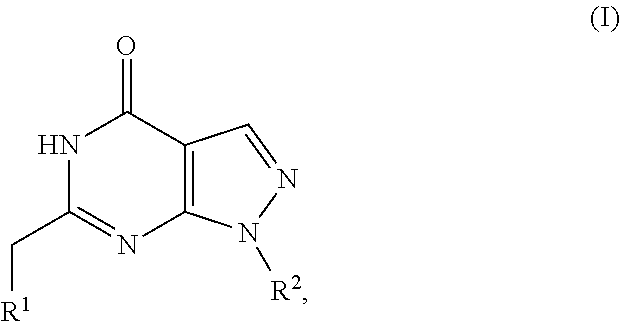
N1C(C[R1])=NC2=C(C1=O)C=NN2[R2]
